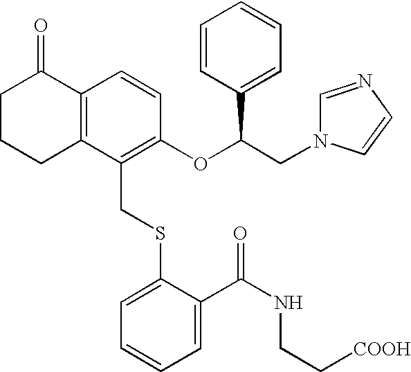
C12=C(C(CSC3=CC=CC=C3C(NCC[COOH])=O)=C(OC(CN3C=NC=C3)C3=CC=CC=C3)C=C1)CCCC2=O
